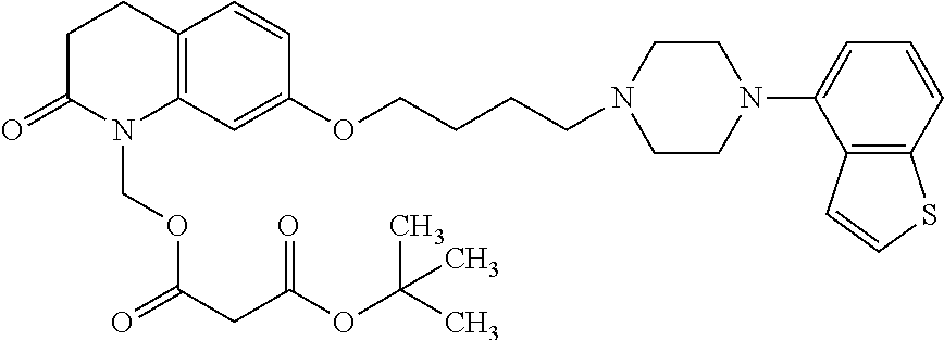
C12=C(C=C(OCCCCN3CCN(C4=CC=CC5=C4C=CS5)CC3)C=C1)N(COC(=O)CC(=O)OC(C)(C)C)C(=O)CC2
